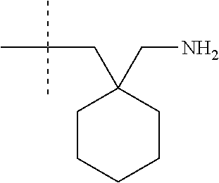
C1(CC(C)(C)C)(CN)CCCCC1
